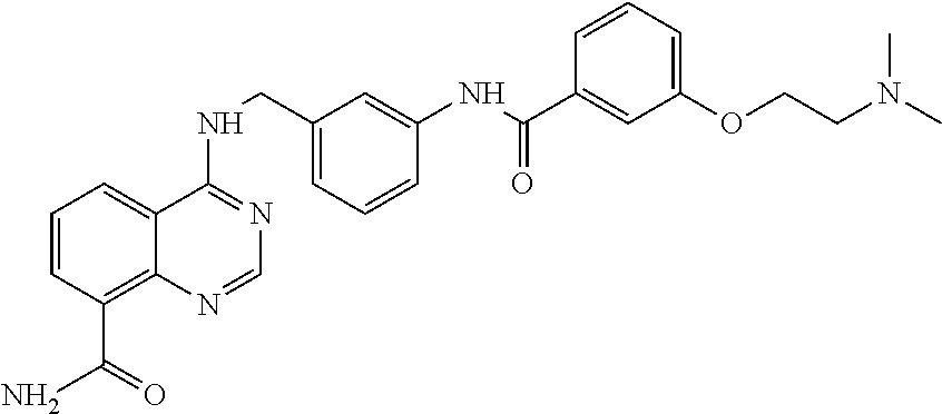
C1=CC(C(N)=O)=C2C(=C1)C(NCC1=CC=CC(NC(C3=CC(OCCN(C)C)=CC=C3)=O)=C1)=NC=N2
